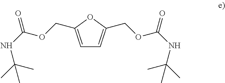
C1=C(COC(NC(C)(C)C)=O)OC(COC(NC(C)(C)C)=O)=C1
